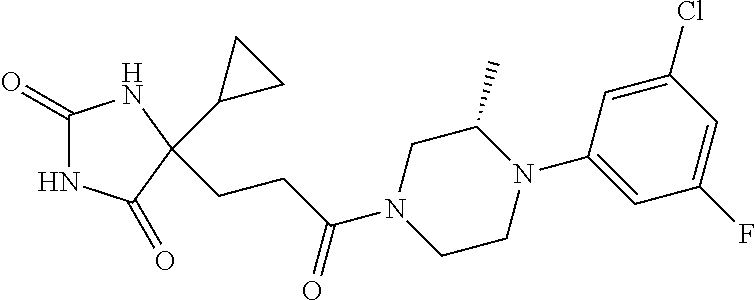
C1(=O)NC(=O)C(C2CC2)(CCC(N2CCN(C3=CC(F)=CC(Cl)=C3)C(C)C2)=O)N1
